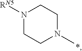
N1([RN5])CCN(C)CC1.*
